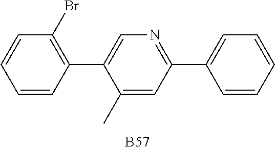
C1(C)=CC(C2=CC=CC=C2)=NC=C1C1=C(Br)C=CC=C1.[B57]
